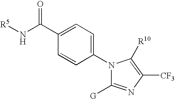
C1(C(N[R5])=O)=CC=C(N2C([G])=NC([CF3])=C2[R10])C=C1
